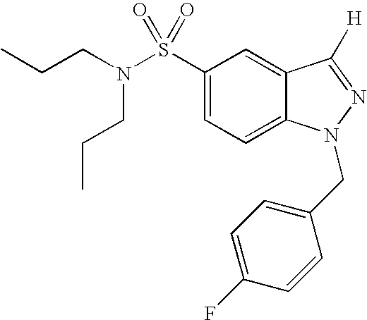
C1(S(N(CCC)CCC)(=O)=O)=CC=C2C(=C1)C([H])=NN2CC1=CC=C(F)C=C1
